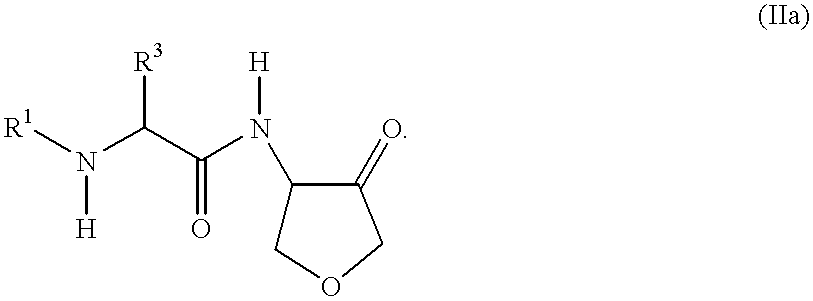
[R1]N([H])C(C(N(C1COCC1=O)[H])=O)[R3]
